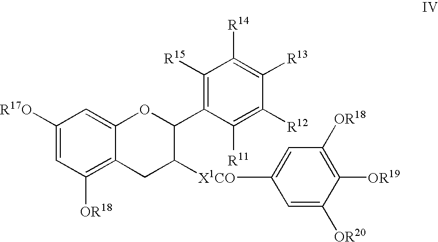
C1([R17O])=CC([OR18])=C2C(=C1)OC(C1=C([R15])C([R14])=C([R13])C([R12])=C1[R11])C([X1CO]C1=CC([OR18])=C([OR19])C([OR20])=C1)C2
